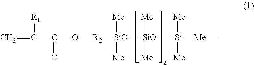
C=C([R1])C(=O)O[R2][SiO]([Me])([Me])[SiO]([Me])([Me])[Si]([Me])([Me])[Me]C
